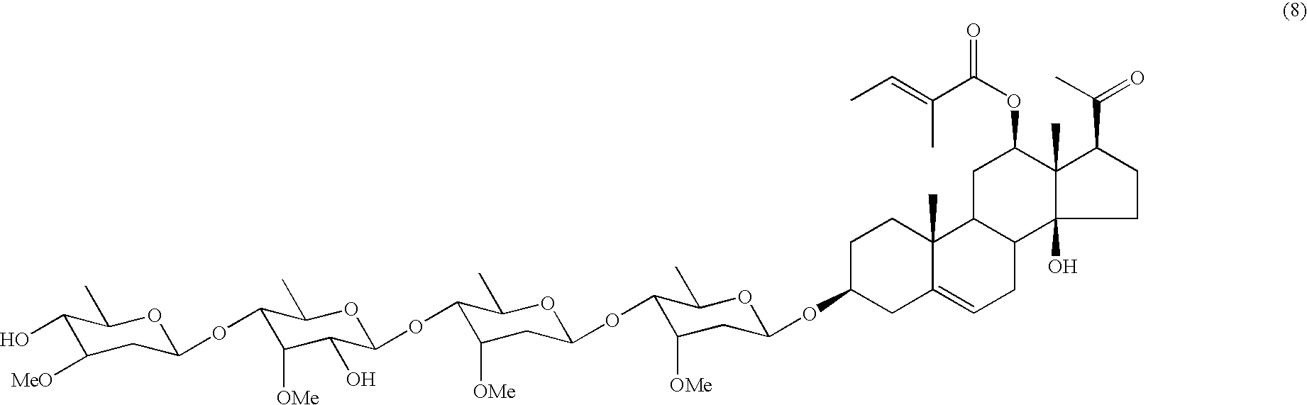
C1(O)C([MeO])CC(OC2C([OMe])C(O)C(OC3C([OMe])CC(OC4C([OMe])CC(OC5CCC6(C)C7CC(OC(C(C)=CC)=O)C8(C)C(C(=O)C)CCC8(O)C7CC=C6C5)OC4C)OC3C)OC2C)OC1C
